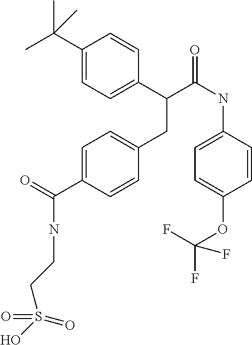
O(C1=CC=C(NC(C(C2=CC=C(C(C)(C)C)C=C2)CC2=CC=C(C(=O)NCCS(O)(=O)=O)C=C2)=O)C=C1)C(F)(F)F
